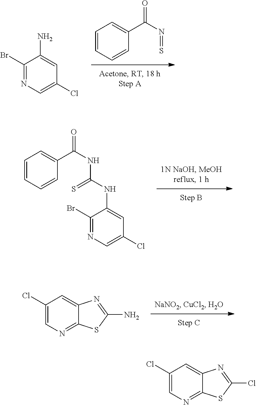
C1=CC=CC(C(N=S)=O)=C1.C1(Br)=NC=C(Cl)C=C1N.C1(Br)=NC=C(Cl)C=C1NC(NC(C1=CC=CC=C1)=O)=S.C1=C(Cl)C=C2C(=N1)SC(N)=N2.C1=C(Cl)C=C2C(=N1)SC(Cl)=N2
